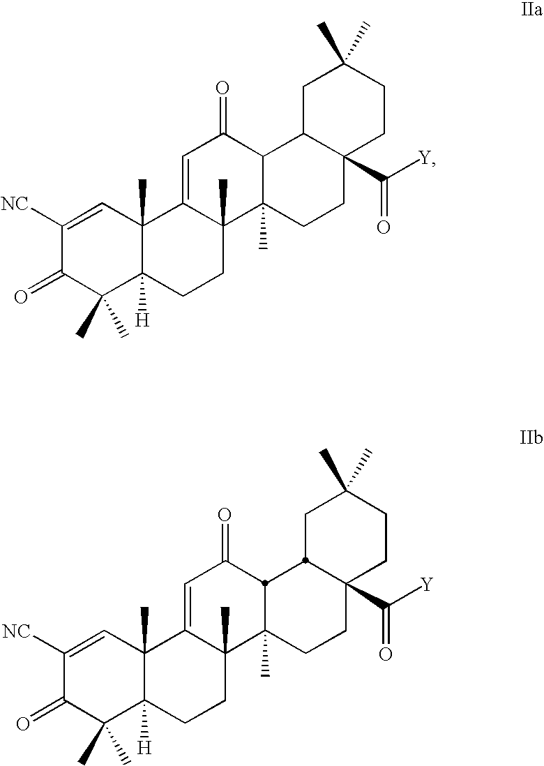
C1([NC])=CC2(C)C([H])(C(C)(C)C1=O)CCC1(C)C2=CC(=O)C2C1(C)CCC1(C([Y])=O)C2CC(C)(C)CC1.C1([NC])=CC2(C)C([H])(C(C)(C)C1=O)CCC1(C)C2=CC(=O)C2C1(C)CCC1(C([Y])=O)CCC(C)(C)CC12
